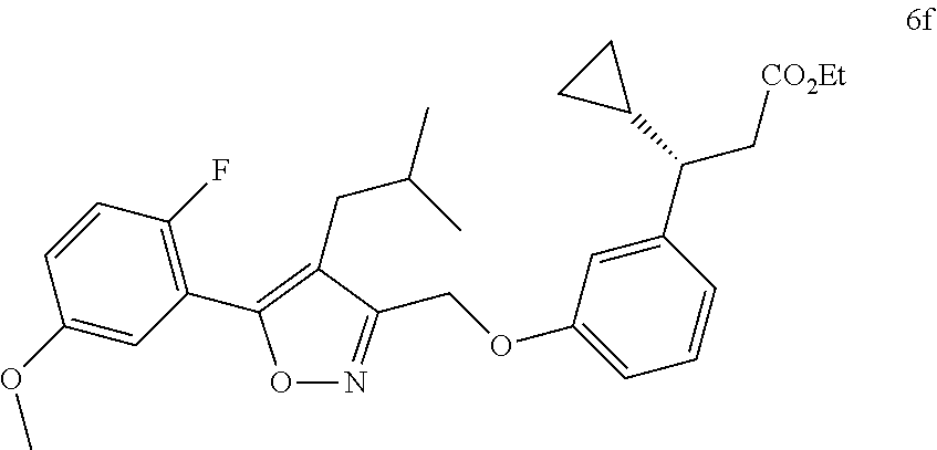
O1N=C(COC2=CC=CC(C(C3CC3)C[CO2Et])=C2)C(CC(C)C)=C1C1=C(F)C=CC(OC)=C1
